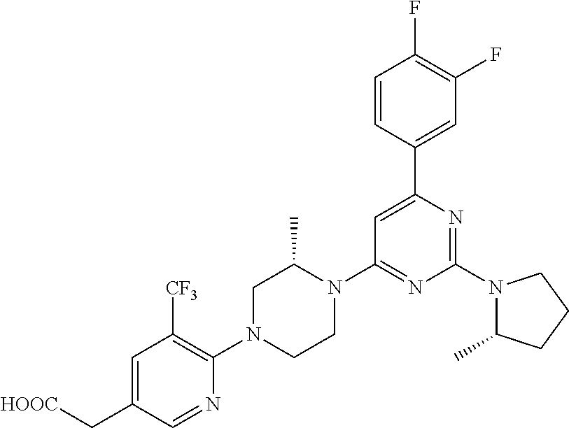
C1=C(C[HOOC])C=NC(N2CCN(C3=NC(N4C(C)CCC4)=NC(C4=CC(F)=C(F)C=C4)=C3)C(C)C2)=C1[CF3]
